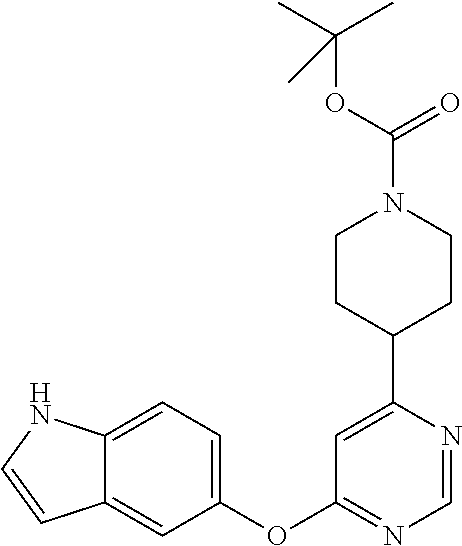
C1(OC2=NC=NC(C3CCN(C(OC(C)(C)C)=O)CC3)=C2)=CC=C2C(=C1)C=CN2
